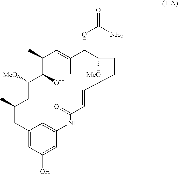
C1(C)C(O)C([MeO])CC(C)CC2=CC(O)=CC(=C2)NC(=O)C=CCCC([MeO])C(OC(=O)N)C(C)=C1
